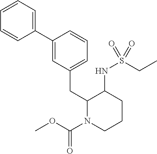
C1(C2=CC(CC3N(C(=O)OC)CCCC3NS(CC)(=O)=O)=CC=C2)=CC=CC=C1
